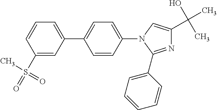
N1=C(C2=CC=CC=C2)N(C2=CC=C(C3=CC=CC(S(C)(=O)=O)=C3)C=C2)C=C1C(O)(C)C
